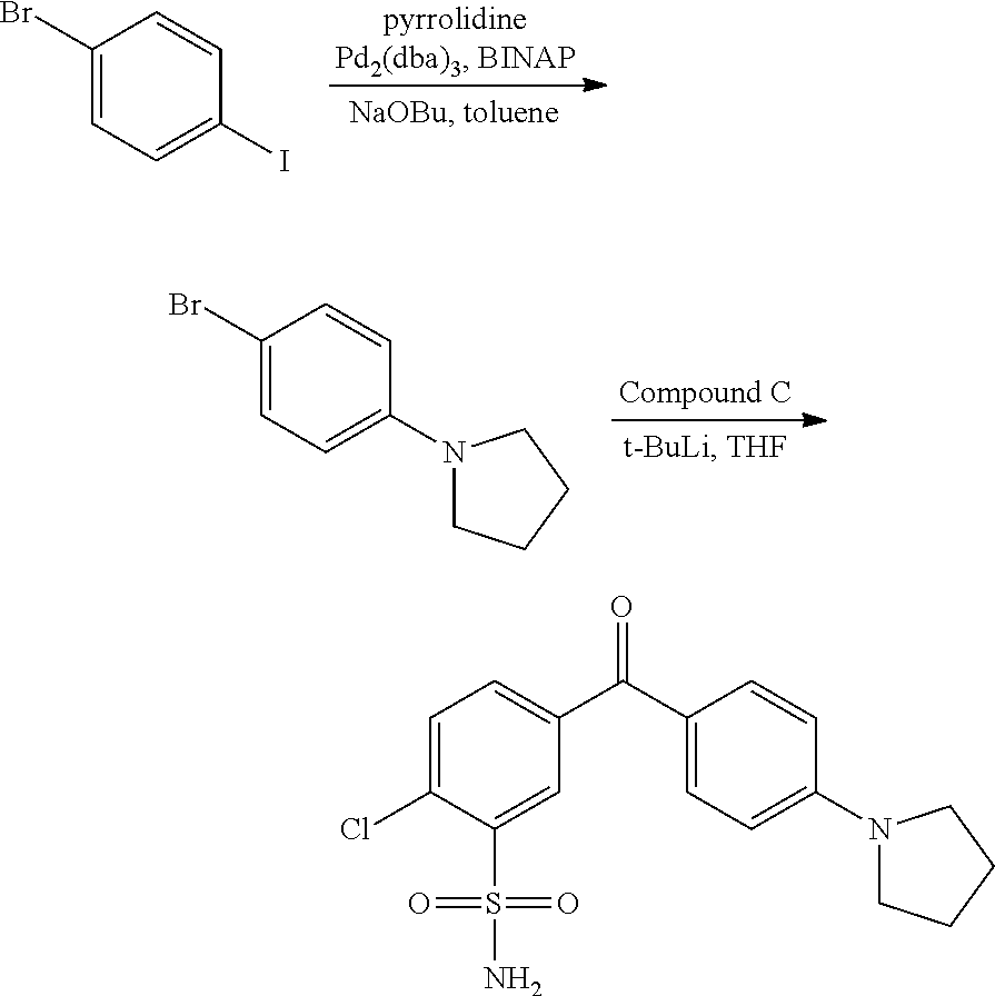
C1(Br)=CC=C(I)C=C1.C1(Br)=CC=C(N2CCCC2)C=C1.C1(C(C2=CC=C(Cl)C(S(N)(=O)=O)=C2)=O)=CC=C(N2CCCC2)C=C1
